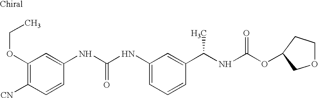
C1(OCC)=C([CN])C=CC(NC(NC2=CC=CC(C(NC(OC3CCOC3)=O)C)=C2)=O)=C1
